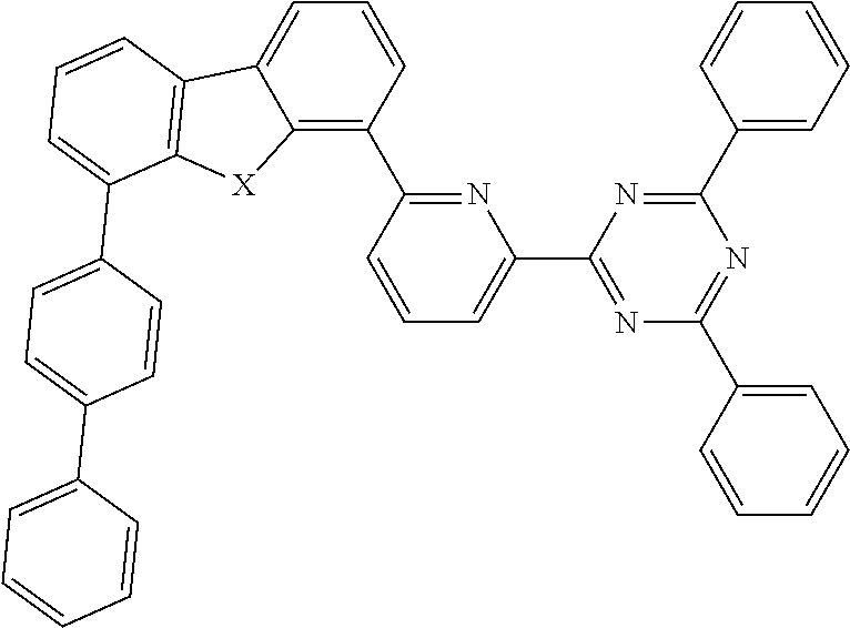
C1=CC(C2=NC(C3=NC(C4=CC=CC=C4)=NC(C4=CC=CC=C4)=N3)=CC=C2)=C2C(=C1)C1=C([X]2)C(C2=CC=C(C3=CC=CC=C3)C=C2)=CC=C1
